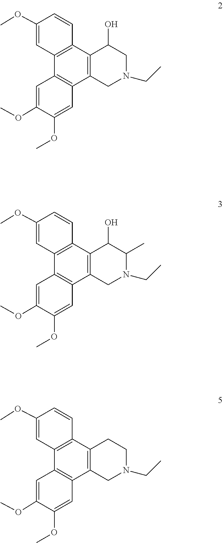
O(C1=CC2=C(C=C1)C1=C(CN(CC)CC1)C1=C2C=C(OC)C(OC)=C1)C.C1=CC2=C(C=C1OC)C1=C(C3=C2C(O)CN(CC)C3)C=C(OC)C(OC)=C1.O(C1=CC2=C(C3=C(C=CC(OC)=C3)C3=C2CN(CC)C(C)C3O)C=C1OC)C
